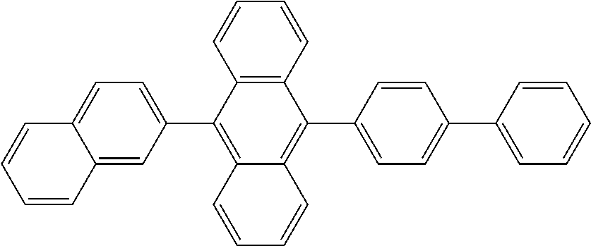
C1=CC2=CC=C(C3=C4C(=C(C5=CC=C(C6=CC=CC=C6)C=C5)C5=C3C=CC=C5)C=CC=C4)C=C2C=C1
